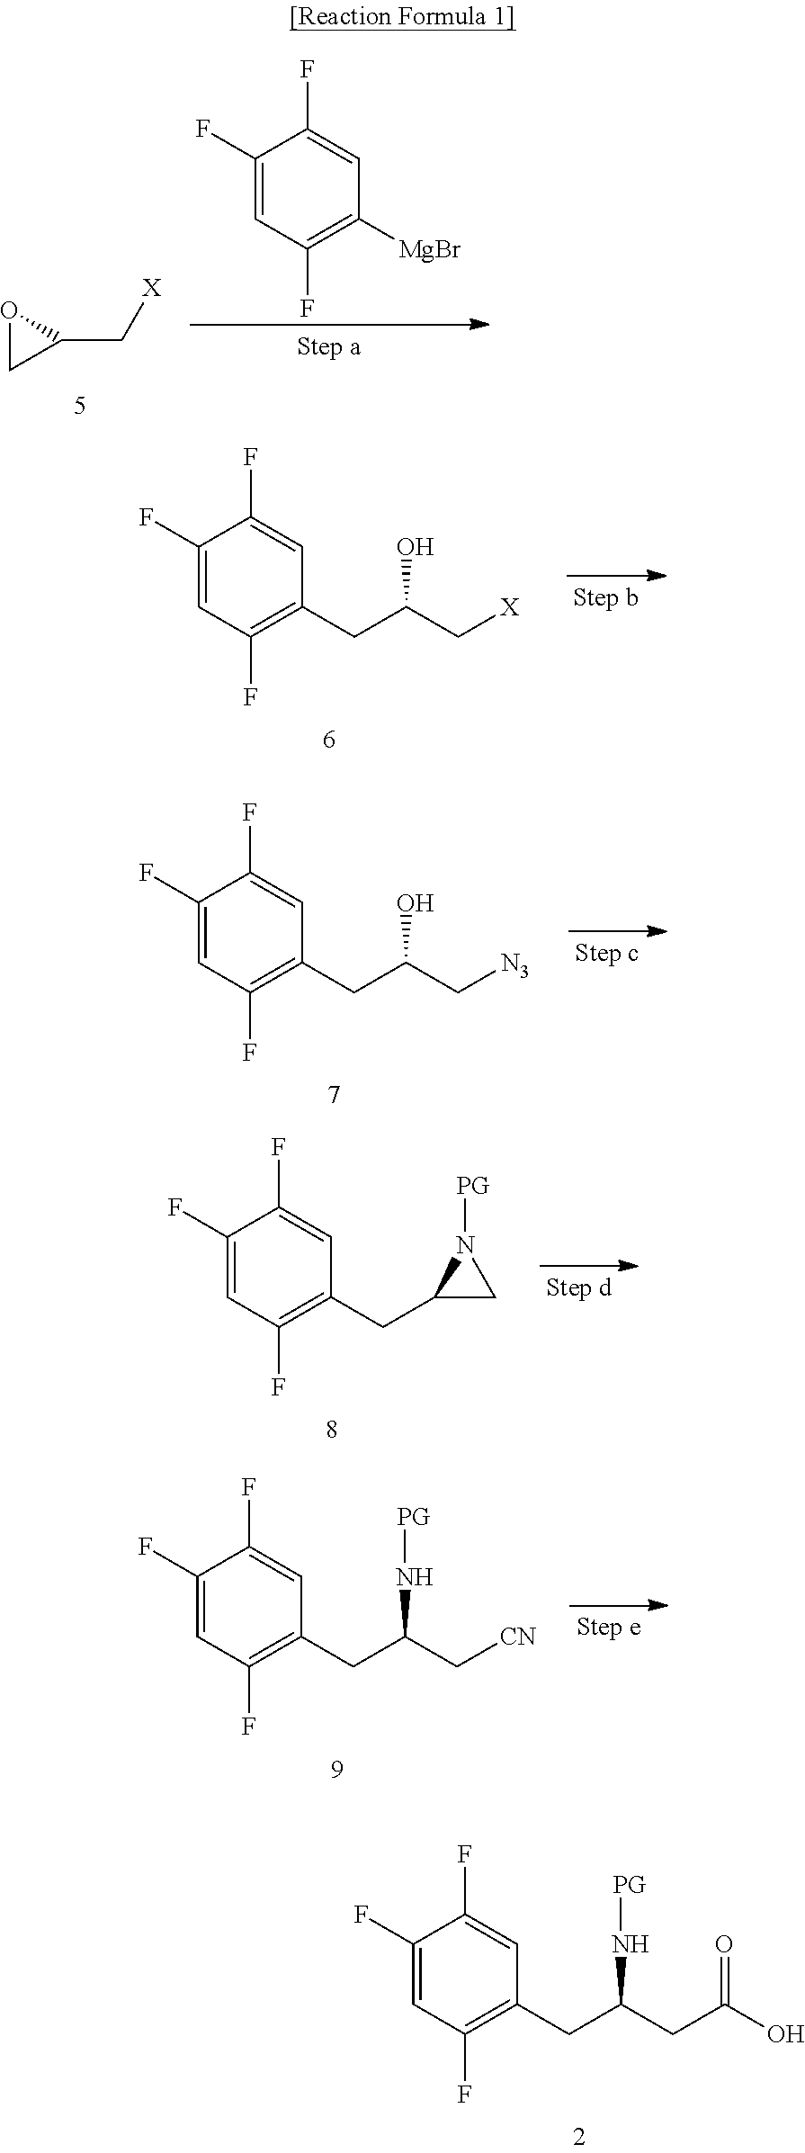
C1(F)=CC(F)=C([MgBr])C=C1F.O1CC1C[X].C1(F)=CC(F)=C(CC(C[X])O)C=C1F.C1(F)=CC(F)=C(CC(C[N3])O)C=C1F.C1(F)=CC(F)=C(CC2CN2[PG])C=C1F.C1(F)=CC(F)=C(CC(C[CN])N[PG])C=C1F.C1(F)=CC(F)=C(CC(CC(O)=O)N[PG])C=C1F
